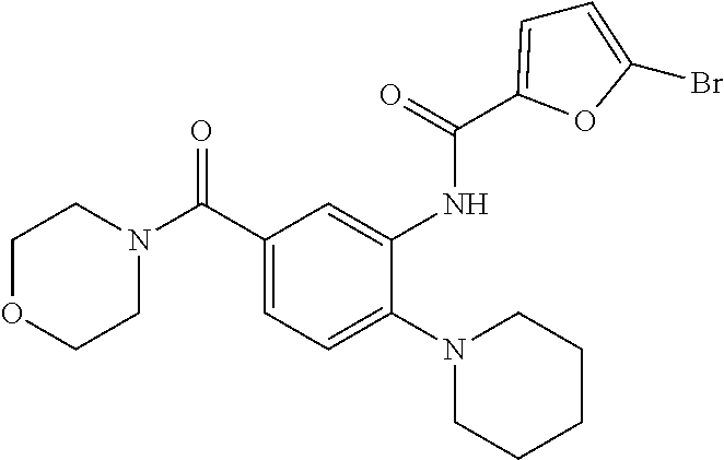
C1OCCN(C(C2=CC=C(N3CCCCC3)C(NC(=O)C3=CC=C(Br)O3)=C2)=O)C1
